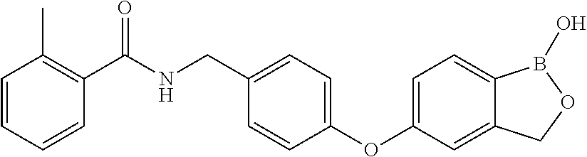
C1=CC=CC(C(NCC2=CC=C(OC3=CC=C4C(=C3)COB4O)C=C2)=O)=C1C
